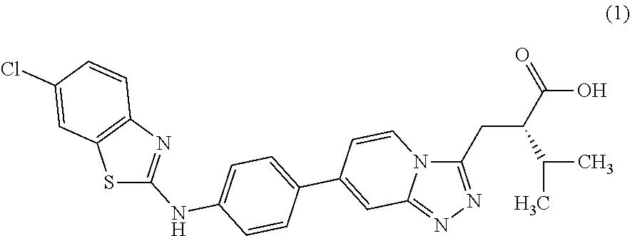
C1(CC(C(O)=O)C(C)C)=NN=C2N1C=CC(C1=CC=C(NC3=NC4=C(S3)C=C(Cl)C=C4)C=C1)=C2
